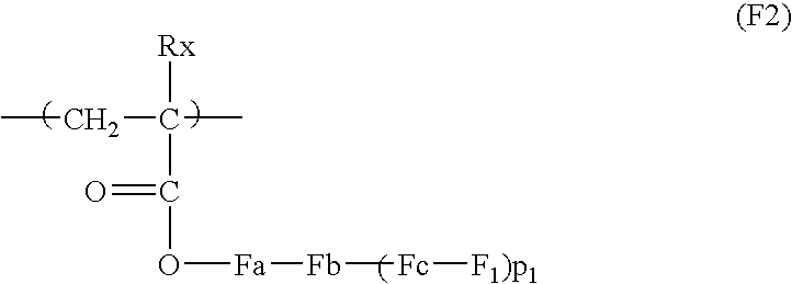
CCC(C(=O)O[Fa][Fb][Fc][F1)p1])([Rx])C
